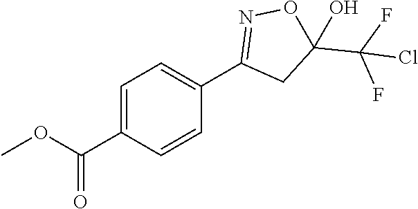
C1=C(C(OC)=O)C=CC(C2=NOC(C(F)(F)Cl)(O)C2)=C1
